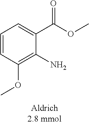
C1=CC(OC)=C(N)C(C(OC)=O)=C1
